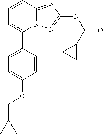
C1(C2=CC=CC3=NC(NC(=O)C4CC4)=NN23)=CC=C(OCC2CC2)C=C1
